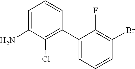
C1(C2=CC=CC(Br)=C2F)=C(Cl)C(N)=CC=C1
